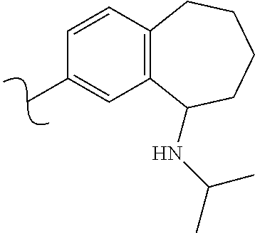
C12=C(C=CC(C)=C1)CCCCC2NC(C)C
